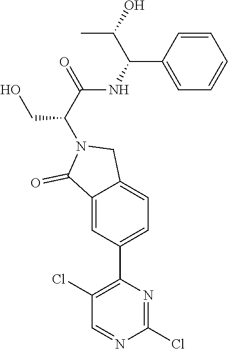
C1(Cl)=NC(C2=CC=C3C(=C2)C(=O)N(C(CO)C(NC(C(C)O)C2=CC=CC=C2)=O)C3)=C(Cl)C=N1
